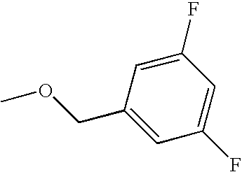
COCC1=CC(F)=CC(F)=C1
